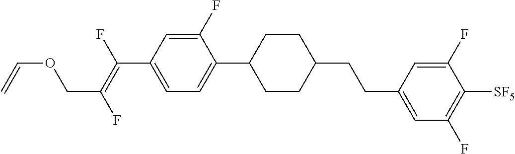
C(C1=CC=C(C2CCC(CCC3=CC(F)=C([SF5])C(F)=C3)CC2)C(F)=C1)(=C(F)COC=C)F
